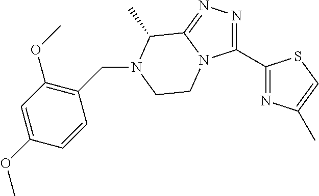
C1(C2=NC(C)=CS2)=NN=C2N1CCN(CC1=C(OC)C=C(OC)C=C1)C2C
